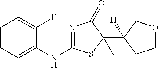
C1(NC2=NC(=O)C(C3([H])CCOC3)(C)S2)=CC=CC=C1F
